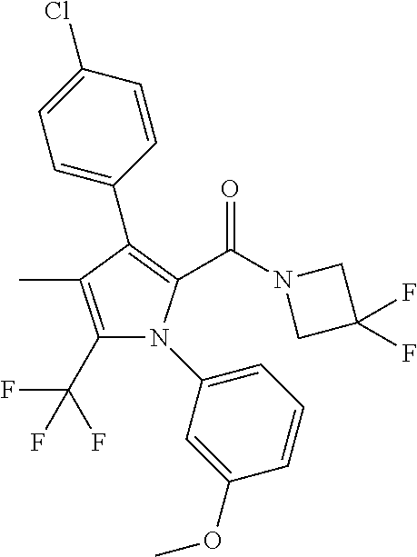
C1(C(F)(F)F)=C(C)C(C2=CC=C(Cl)C=C2)=C(C(N2CC(F)(F)C2)=O)N1C1=CC=CC(OC)=C1
